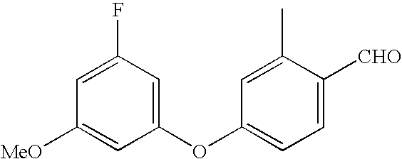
C1(F)=CC([MeO])=CC(OC2=CC=C([CHO])C(C)=C2)=C1
